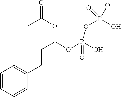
C1=CC=CC(CCC(OC(C)=O)OP(O)(=O)OP(O)(O)=O)=C1
